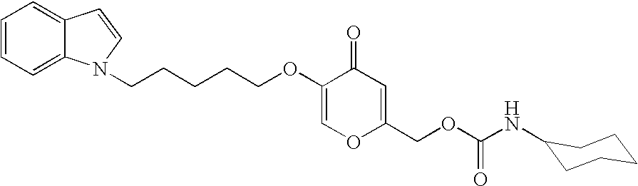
C1=CC=C2C(=C1)C=CN2CCCCCOC1=COC(COC(NC2CCCCC2)=O)=CC1=O
